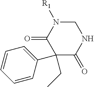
C1(=O)NCN([R1])C(=O)C1(C1=CC=CC=C1)CC
